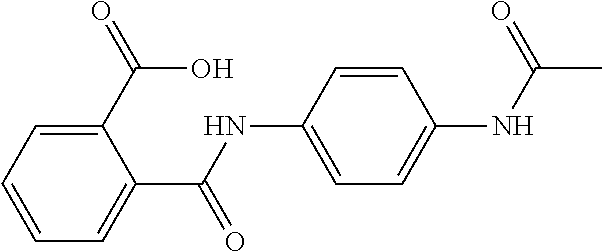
C1(NC(C2=CC=CC=C2C(O)=O)=O)=CC=C(NC(C)=O)C=C1
